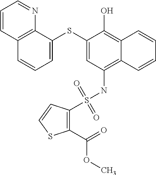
C1=C(SC2=CC(NS(C3=C(C(=O)OC)SC=C3)(=O)=O)=C3C(=C2O)C=CC=C3)C2=C(C=C1)C=CC=N2
